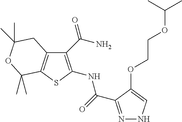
C12=C(SC(NC(=O)C3=NNC=C3OCCOC(C)C)=C1C(N)=O)C(C)(C)OC(C)(C)C2
